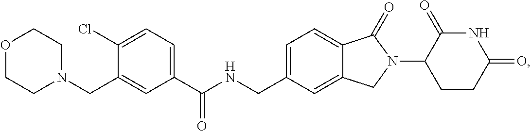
C(NCC1=CC=C2C(=C1)CN(C1CCC(=O)NC1=O)C2=O)(C1=CC=C(Cl)C(CN2CCOCC2)=C1)=O
